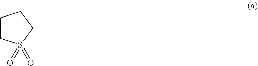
C1CS(=O)(=O)CC1
